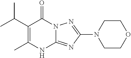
CC1=C(C(C)C)C(=O)N2C(=NC(N3CCOCC3)=N2)N1
